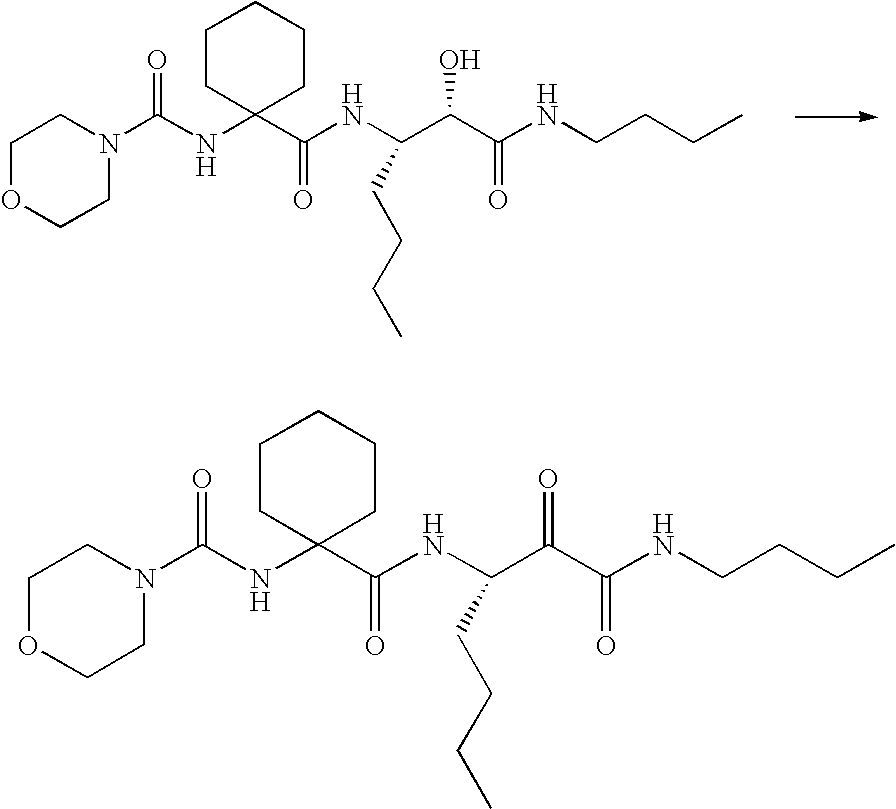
C1OCCN(C(NC2(C(NC(CCCC)C(C(=O)NCCCC)O)=O)CCCCC2)=O)C1.C1OCCN(C(NC2(C(NC(CCCC)C(C(=O)NCCCC)=O)=O)CCCCC2)=O)C1
